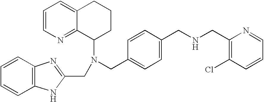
C1=CN=C2C(=C1)CCCC2N(CC1=NC2=C(N1)C=CC=C2)CC1=CC=C(CNCC2=C(Cl)C=CC=N2)C=C1
